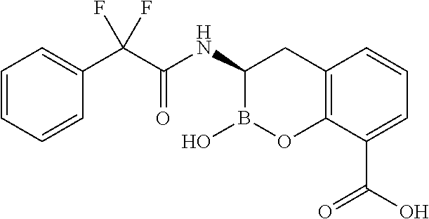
C12=C(C(C(O)=O)=CC=C1)OB(O)C(NC(=O)C(C1=CC=CC=C1)(F)F)C2
